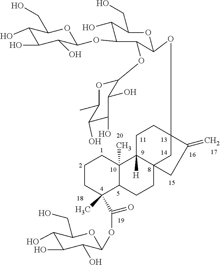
C1CC(C)(C(=O)OC2C(O)C(O)C(O)C(CO)O2)C2C(C)(C1)C1([H])C3(CC2)CC(OC2OC(CO)C(O)C(OC4OC(CO)C(O)C(O)C4O)C2OC2OC(C)C(O)C(O)C2O)(CC1)C(=C)C3
